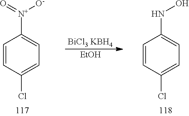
[BiCl3 KBH4].[EtOH].C1=CC(Cl)=CC=C1NO.C1=CC(Cl)=CC=C1[N+](=O)[O-]
